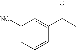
C1([NC])=CC=CC(C(C)=O)=C1
